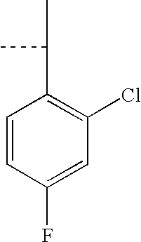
C1=CC(F)=CC(Cl)=C1C(C)C
